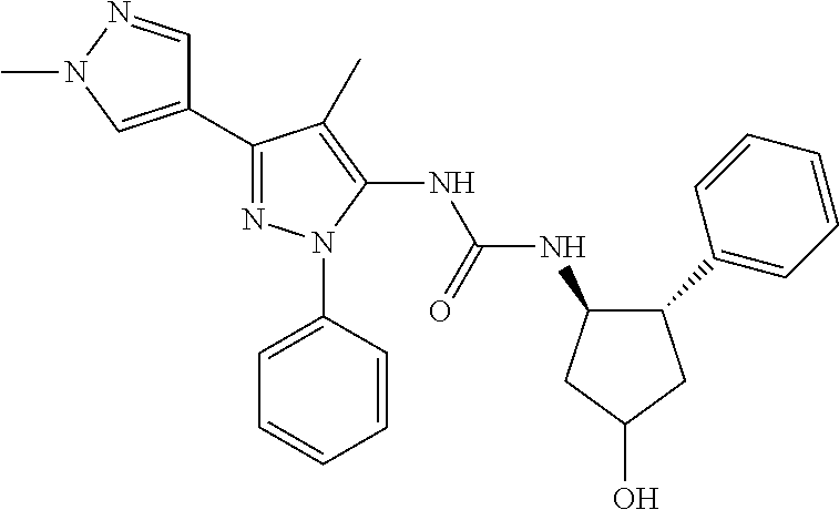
C1(C2=NN(C3=CC=CC=C3)C(NC(NC3C(C4=CC=CC=C4)CC(O)C3)=O)=C2C)=CN(C)N=C1
